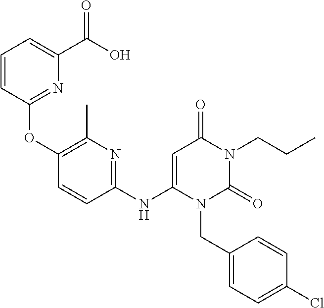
C1=CC(OC2=C(C)N=C(NC3=CC(=O)N(CCC)C(=O)N3CC3=CC=C(Cl)C=C3)C=C2)=NC(C(O)=O)=C1
